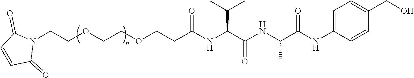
C1=CC(NC(C(NC(C(NC(CCOCCOCCN2C(=O)C=CC2=O)=O)C(C)C)=O)C)=O)=CC=C1CO
